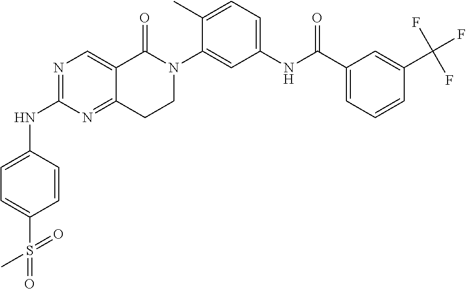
N1=C(NC2=CC=C(S(=O)(=O)C)C=C2)N=C2C(=C1)C(=O)N(C1=CC(NC(C3=CC=CC(C(F)(F)F)=C3)=O)=CC=C1C)CC2
